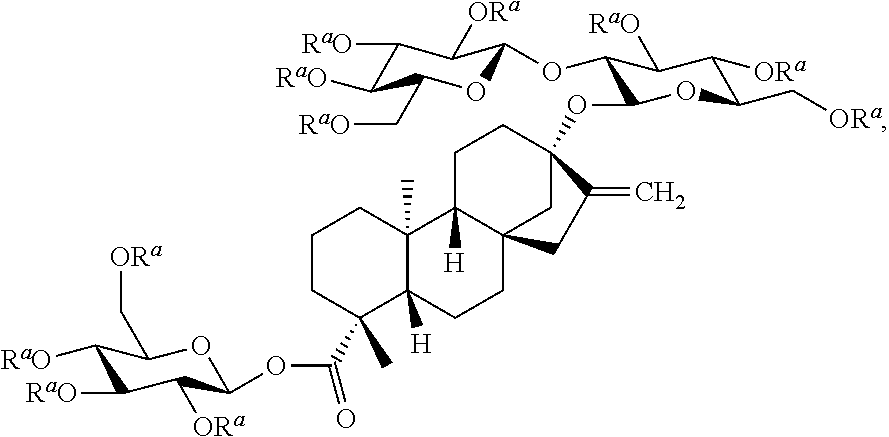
C1CC(C)(C(OC2C([ORa])C([RaO])C([RaO])C(C[ORa])O2)=O)C2([H])C(C)(C1)C1([H])C3(CC2)CC(OC2C(OC4OC(C[RaO])C([RaO])C([RaO])C4[ORa])C([RaO])C([ORa])C(C[ORa])O2)(CC1)C(=C)C3
